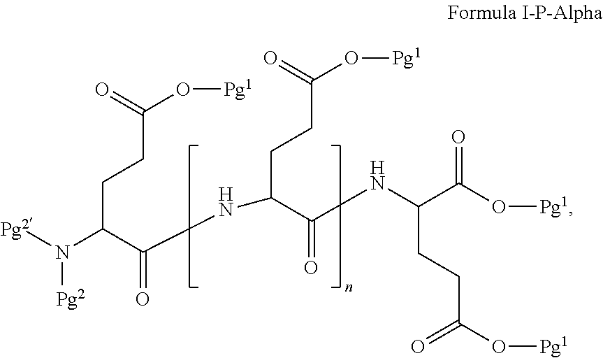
N(C(CCC(O[Pg1])=O)C(=O)O[Pg1])C(C(NC(C(N([Pg2])[Pg2])CCC(O[Pg1])=O)=O)CCC(O[Pg1])=O)=O
